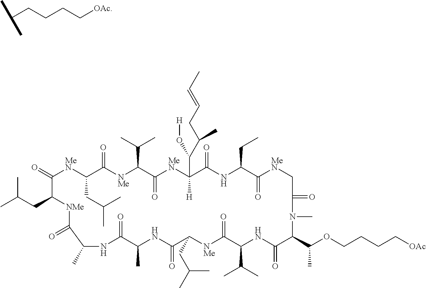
C(CCCC[OAc])(C)C.C1(=O)[MeN]C(CC(C)C)C(=O)[NMe]C(C(C)C)C(=O)[MeN]C(C(O[H])C(CC=CC)C)([H])C(=O)NC(CC)C(=O)[MeN]CC(=O)N(C)C(C(OCCCC[OAc])C)C(=O)NC(C(C)C)C(=O)[NMe]C(CC(C)C)C(=O)NC(C)C(=O)NC(C)C(=O)[NMe]C1CC(C)C
